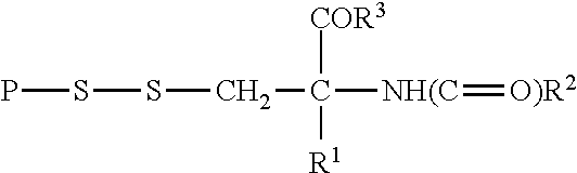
PSSCC([COR3])([R1])[NH(C]=[O)R2]
